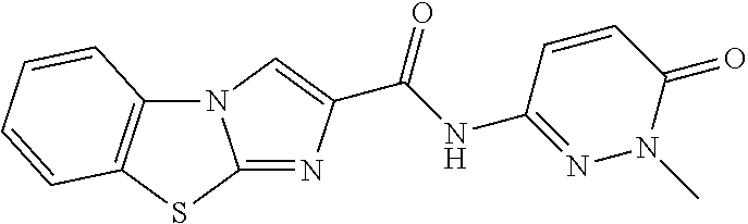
N12C3=C(SC1=NC(C(NC1=NN(C)C(=O)C=C1)=O)=C2)C=CC=C3
